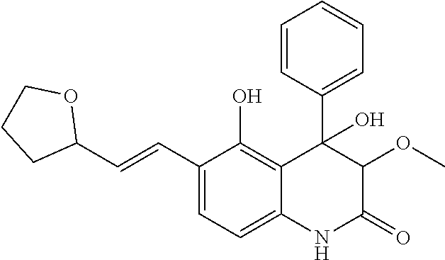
C1(C=CC2OCCC2)=CC=C2C(=C1O)C(C1=CC=CC=C1)(O)C(OC)C(=O)N2
